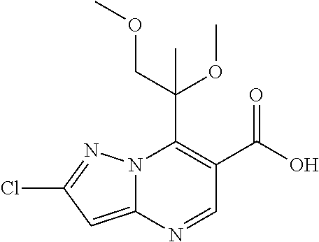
N12C(=CC(Cl)=N1)N=CC(C(O)=O)=C2C(COC)(OC)C
